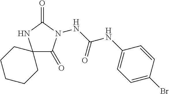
C12(C(=O)N(NC(NC3=CC=C(Br)C=C3)=O)C(=O)N1)CCCCC2
